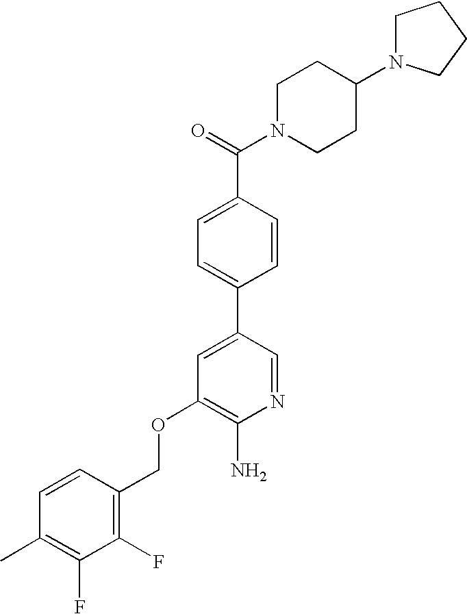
C(OC1=C(N)N=CC(C2=CC=C(C(=O)N3CCC(N4CCCC4)CC3)C=C2)=C1)C1=C(F)C(F)=C(C)C=C1
